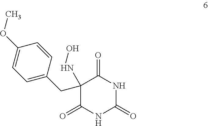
C1(CC2=CC=C(OC)C=C2)(NO)C(=O)NC(=O)NC1=O
